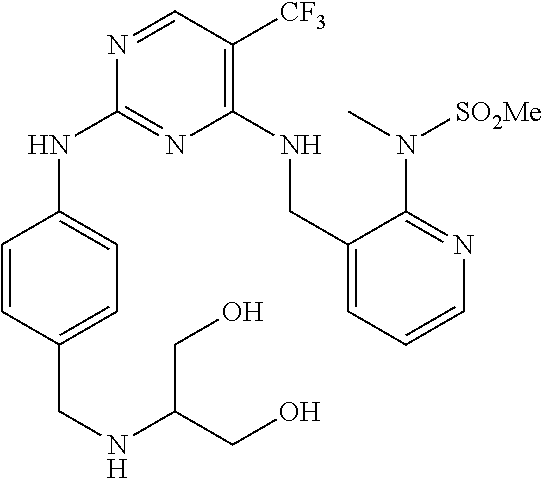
N1=CC([CF3])=C(NCC2=CC=CN=C2N(C)[SO2Me])N=C1NC1=CC=C(CNC(CO)CO)C=C1
